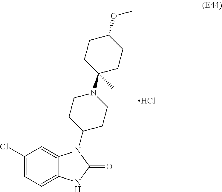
C1(Cl)=CC=C2C(=C1)N(C1CCN(C3(C)CCC(OC)CC3)CC1)C(=O)N2.Cl
